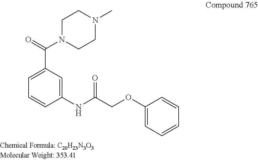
C1(C(N2CCN(C)CC2)=O)=CC=CC(NC(COC2=CC=CC=C2)=O)=C1
